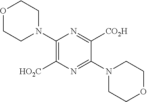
O1CCN(C2=C([HO2C])N=C(N3CCOCC3)C([CO2H])=N2)CC1
